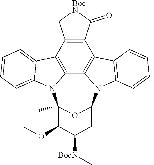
C1=CC=C2C3=C4C5=C(C6=C3C[BocN]C6=O)C3=C(C=CC=C3)N5C3CC([BocN]C)C(OC)C(C)(N4C2=C1)O3
